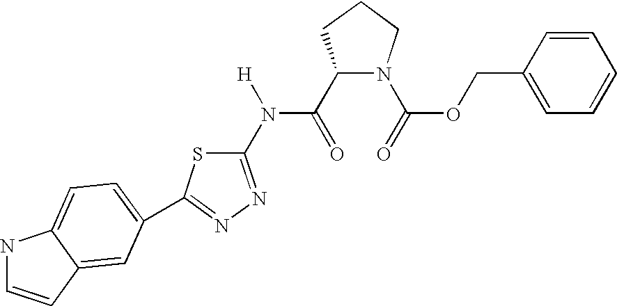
C1(C(=O)N(C2=NN=C(C3=CC=C4NC=CC4=C3)S2)[H])N(C(=O)OCC2=CC=CC=C2)CCC1
